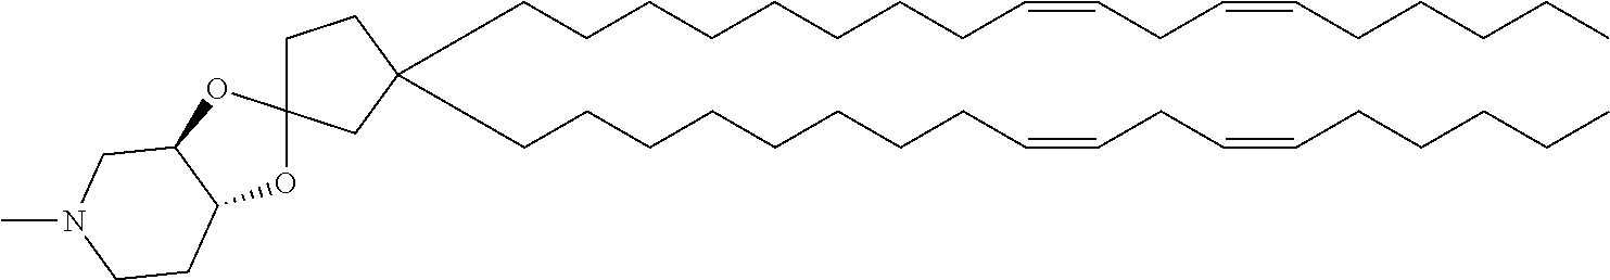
C(CCCCCCCC=CCC=CCCCCC)C1(CCCCCCCCC=CCC=CCCCCC)CCC2(C1)OC1C(O2)CCN(C)C1
